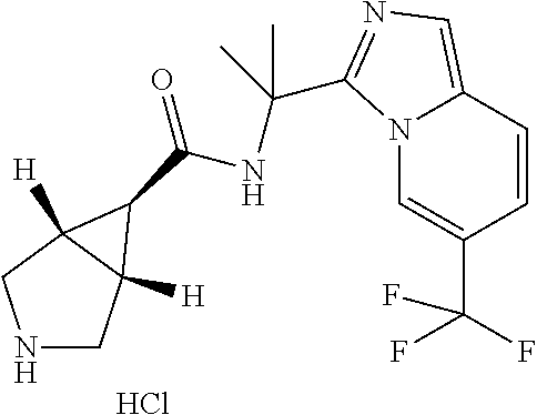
N1CC2([H])C([H])(C1)C2C(=O)NC(C1=NC=C2N1C=C(C(F)(F)F)C=C2)(C)C.Cl
